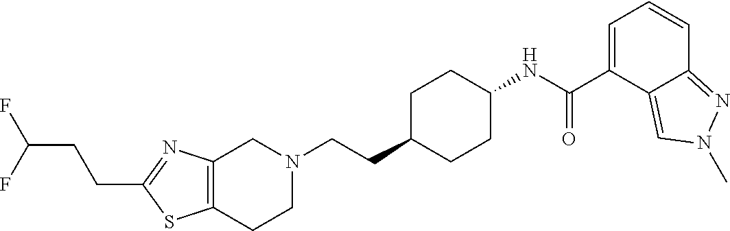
C12=C(CCN(CCC3CCC(NC(C4=CC=CC5=NN(C)C=C45)=O)CC3)C1)SC(CCC(F)F)=N2
